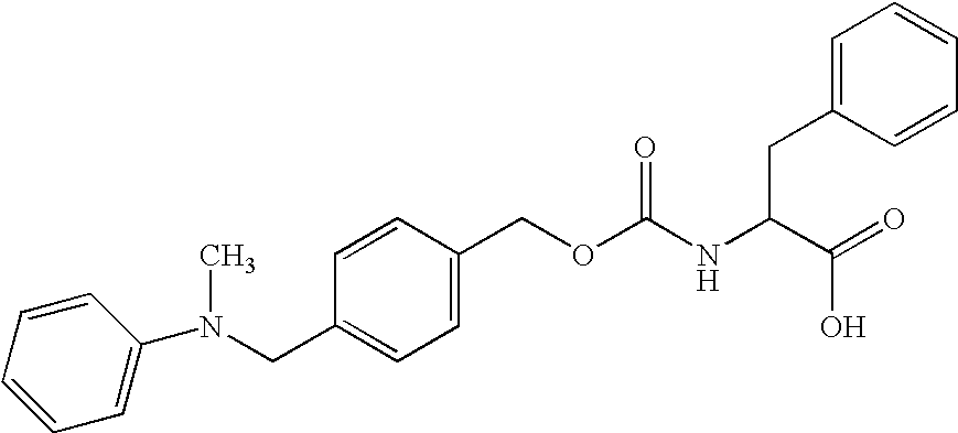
C1=CC=CC=C1N(CC1=CC=C(COC(NC(C(=O)O)CC2=CC=CC=C2)=O)C=C1)C
